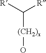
C([(CH2)x]O)([R])[R]
